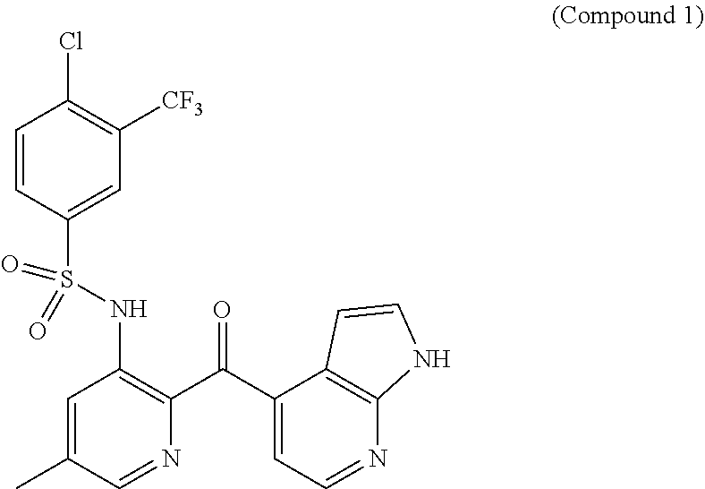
C1=CC(S(NC2=C(C(C3=CC=NC4=C3C=CN4)=O)N=CC(C)=C2)(=O)=O)=CC([CF3])=C1Cl
